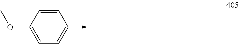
C1=C(OC)C=CC(->C)=C1
